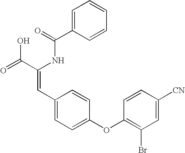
C1=C(C(=O)NC(C(=O)O)=CC2=CC=C(OC3=C(Br)C=C([CN])C=C3)C=C2)C=CC=C1
